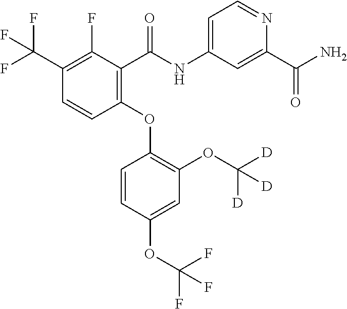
C1(F)=C(C(F)(F)F)C=CC(OC2=C(OC([D])([D])[D])C=C(OC(F)(F)F)C=C2)=C1C(NC1=CC=NC(C(N)=O)=C1)=O
